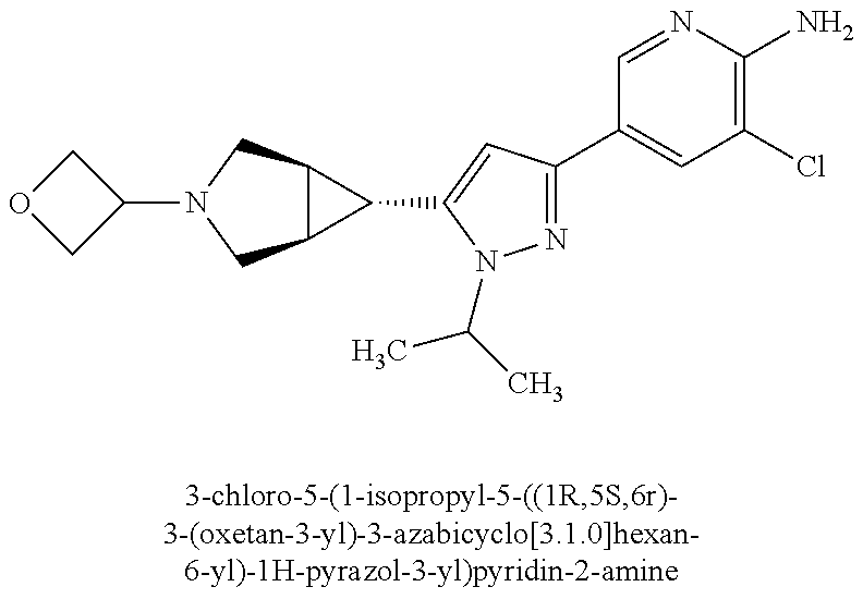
C12C(CN(C3COC3)C1)C2C1=CC(C2=CC(Cl)=C(N)N=C2)=NN1C(C)C
